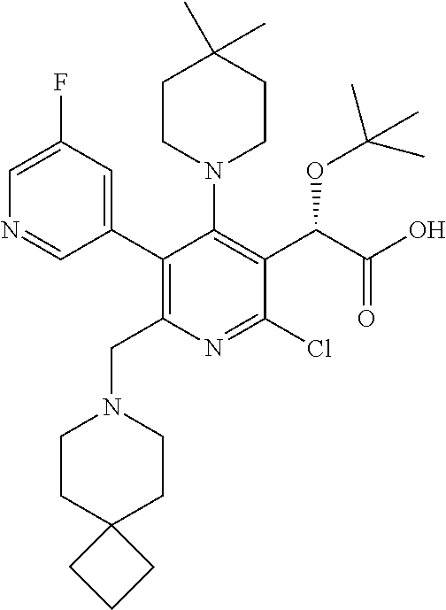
N1=CC(C2=C(CN3CCC4(CC3)CCC4)N=C(Cl)C(C(C(=O)O)OC(C)(C)C)=C2N2CCC(C)(C)CC2)=CC(F)=C1
